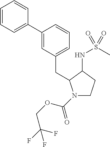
C1(C2=CC(CC3N(C(OCC(F)(F)F)=O)CCC3NS(C)(=O)=O)=CC=C2)=CC=CC=C1
